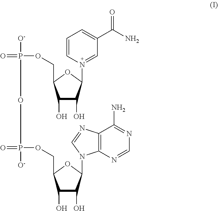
C1(O)C(O)C(N2=CC(C(N)=O)=CC=C2)OC1COP([O-])(=O)OP(OCC1C(O)C(O)C(N2C3=C(C(N)=NC=N3)N=C2)O1)(=O)[O-]
